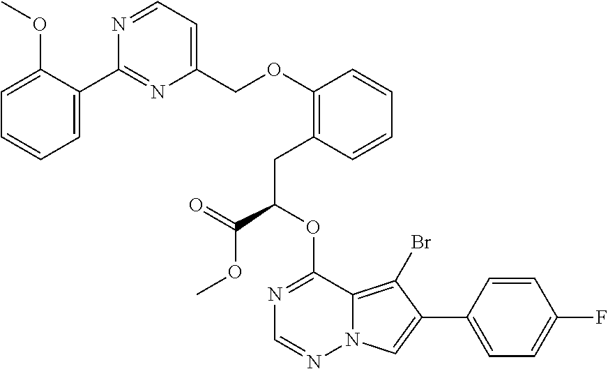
C1(COC2=C(CC(C(=O)OC)OC3=NC=NN4C3=C(Br)C(C3=CC=C(F)C=C3)=C4)C=CC=C2)=CC=NC(C2=CC=CC=C2OC)=N1
